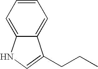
C12=CC=CC=C1C(CCC)=CN2
